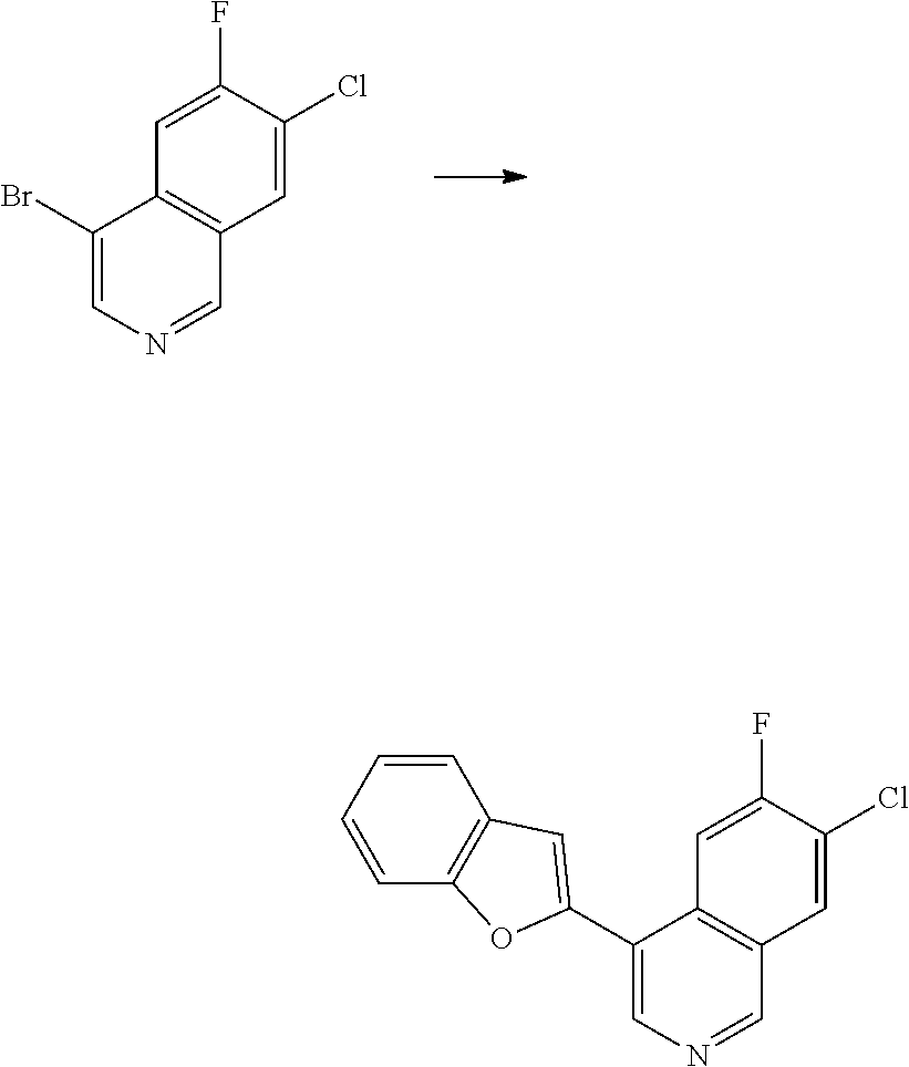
C1=C(F)C(Cl)=CC2=C1C(Br)=CN=C2.C1=C(F)C(Cl)=CC2=C1C(C1=CC3=C(O1)C=CC=C3)=CN=C2
